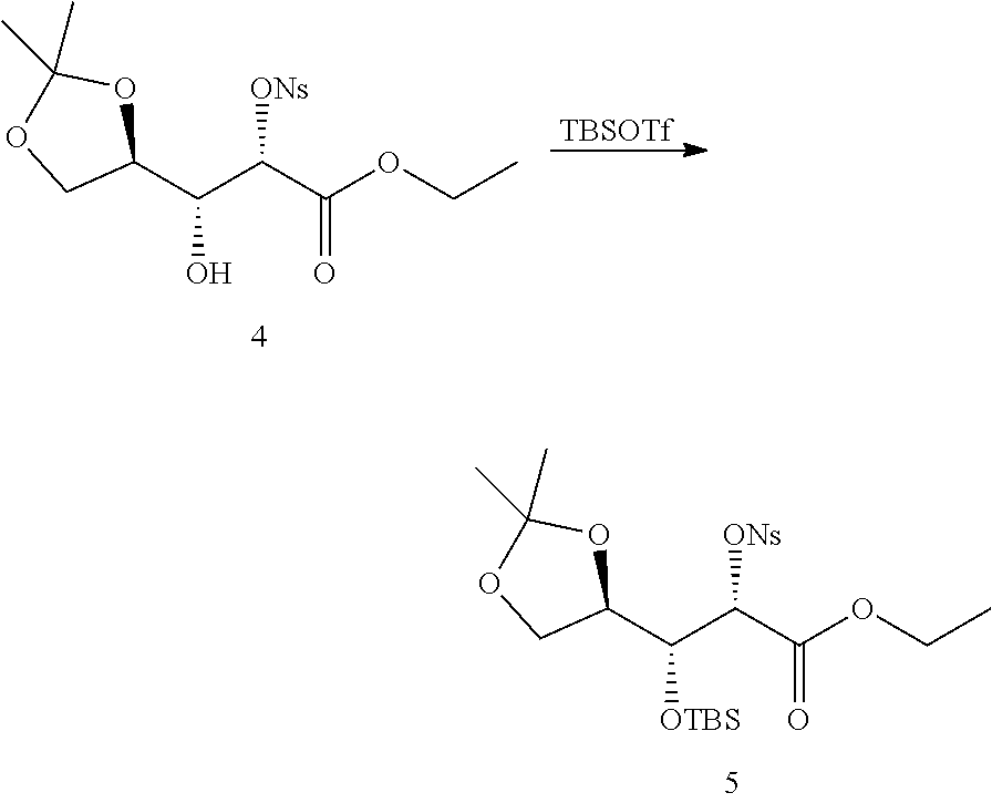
C(C(C(OCC)=O)[ONs])(C1OC(C)(C)OC1)[OTBS].C(C(C(OCC)=O)[ONs])(C1OC(C)(C)OC1)O.[TBSOTf]
